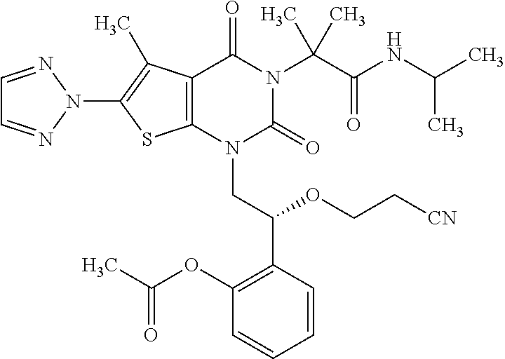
C12=C(C(C)=C(N3N=CC=N3)S1)C(=O)N(C(C(=O)NC(C)C)(C)C)C(=O)N2CC(C1=C(OC(C)=O)C=CC=C1)OCC[CN]
